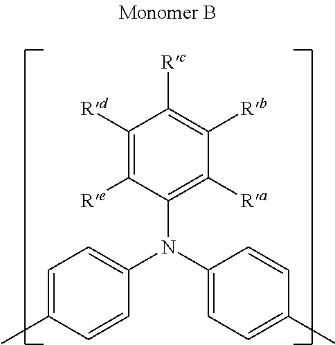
C1=C(C)C=CC(N(C2=CC=C(C)C=C2)C2=C([Ra])C([Rb])=C([Rc])C([Rd])=C2[Re])=C1
